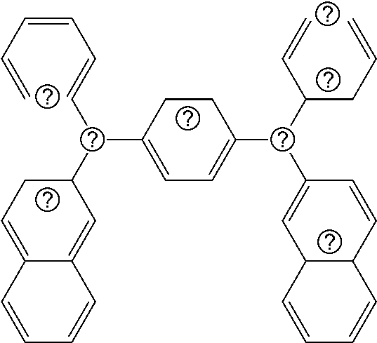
C1CC(C(C2CC=C3C(=C2)C=CC=C3)C=CC=CC=C)=CC=C1C(C(CC=C)C=C)C1=CC2C(C=C1)C=CC=C2
